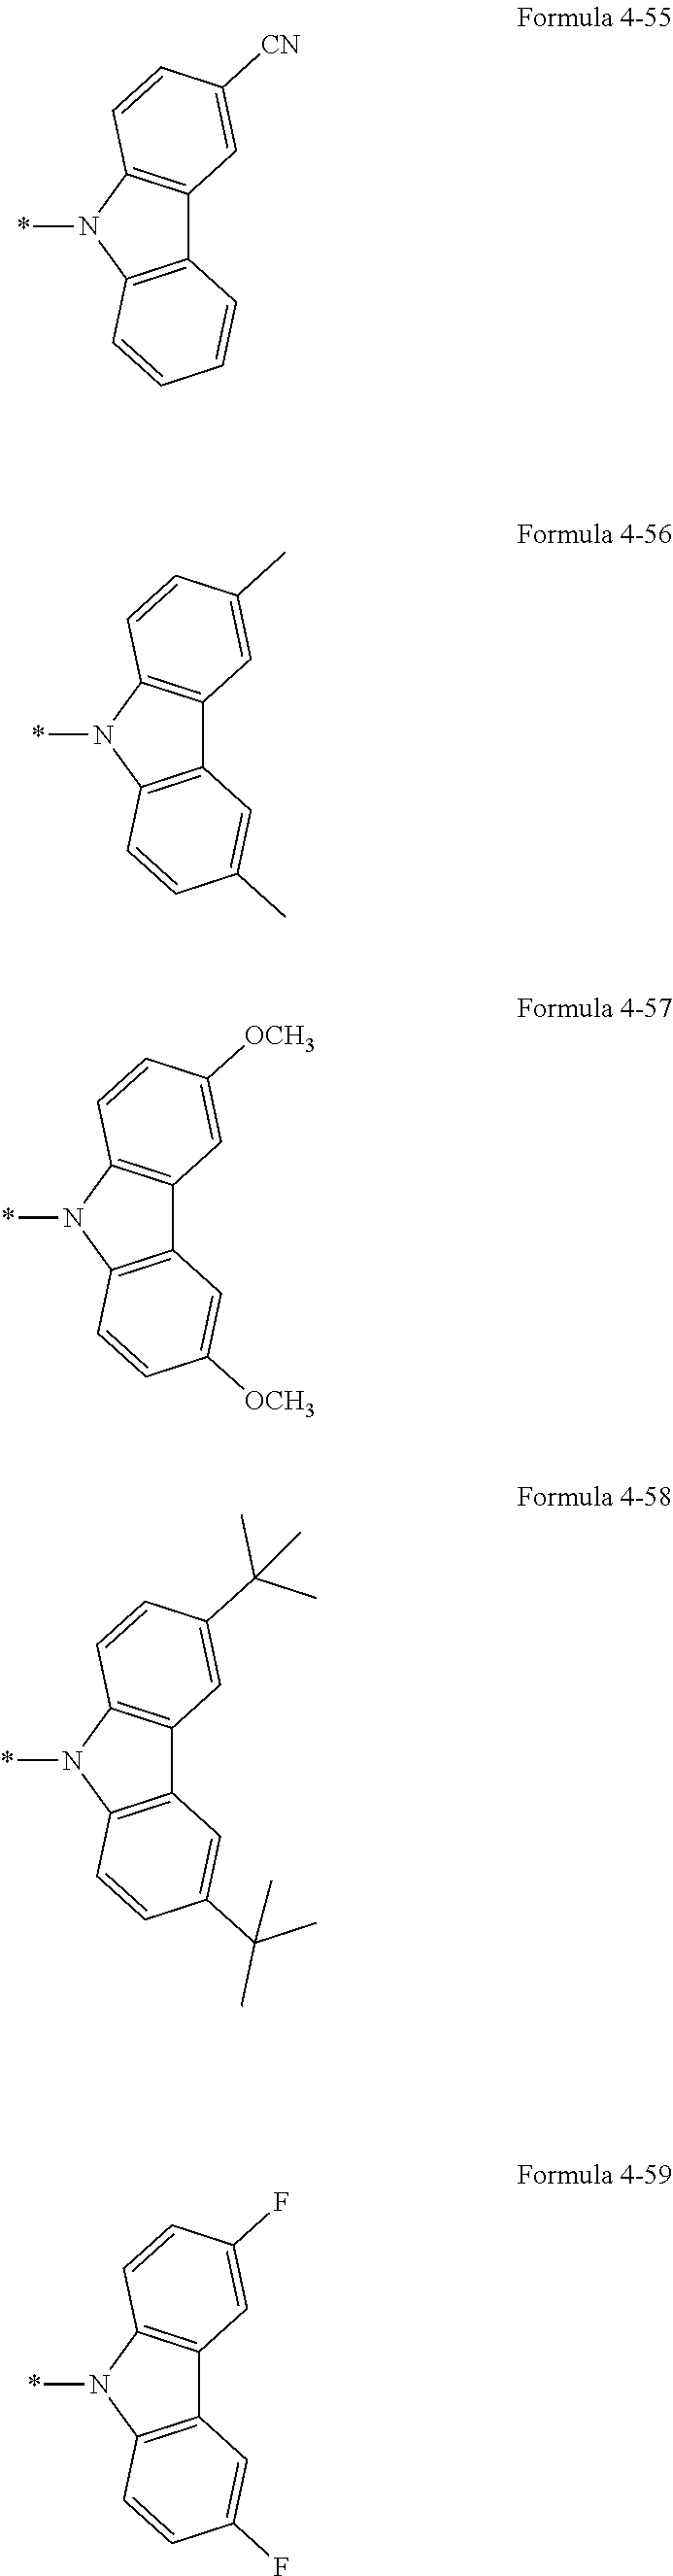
C12=C(N(*)C3=C1C=C([OCH3])C=C3)C=CC([OCH3])=C2.C12=C(N(*)C3=C1C=C(C(C)(C)C)C=C3)C=CC(C(C)(C)C)=C2.C12=C(N(*)C3=C1C=C(F)C=C3)C=CC(F)=C2.C12=C(N(*)C3=C1C=C([CN])C=C3)C=CC=C2.C12=C(N(*)C3=C1C=C(C)C=C3)C=CC(C)=C2
